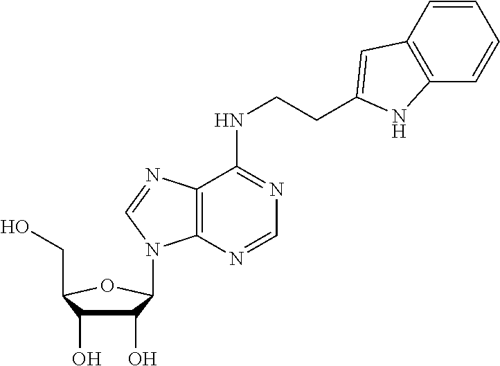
C1(O)C(O)C(CO)OC1N1C2=C(C(NCCC3=CC4=C(C=CC=C4)N3)=NC=N2)N=C1
